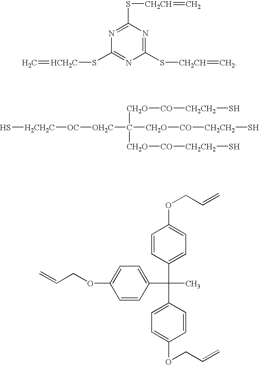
S[H2CH2C][OC][OH2C]C([CH2O][CO][CH2CH2]S)([CH2O][CO][CH2CH2]S)[CH2O][CO][CH2CH2]S.C1(S[CH2CH]=C)=NC(S[CH2CH]=C)=NC(S[HCH2C]=C)=N1.C1=CC(C(C)(C2=CC=C(OCC=C)C=C2)C2=CC=C(OCC=C)C=C2)=CC=C1OCC=C
